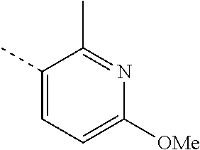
C1(C)=CC=C([OMe])N=C1C
